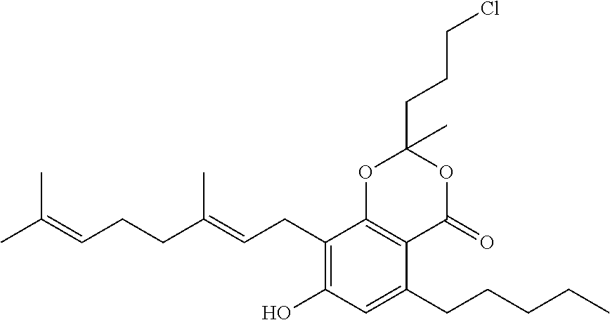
CC(=CCCC(=CCC1=C(O)C=C(CCCCC)C2=C1OC(CCCCl)(C)OC2=O)C)C
